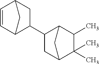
C1=CC2CC(C3CC4C(C)(C)C(C)C3C4)C1C2
